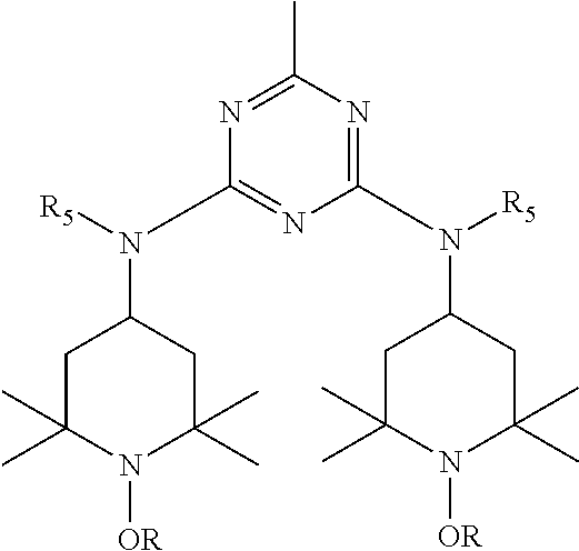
C1(N(C2CC(C)(C)N([OR])C(C)(C)C2)[R5])=NC(C)=NC(N(C2CC(C)(C)N([OR])C(C)(C)C2)[R5])=N1
